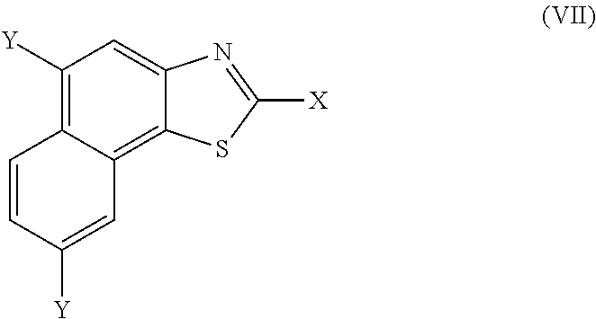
C12=CC([Y])=C3C(=C1SC([X])=N2)C=C([Y])C=C3
